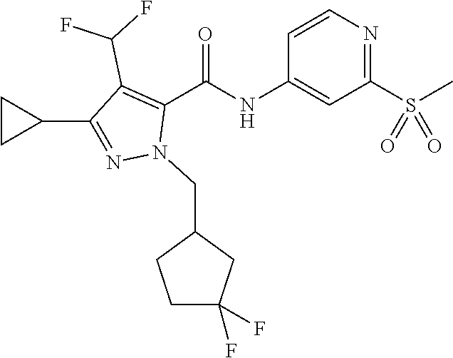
O=C(NC1=CC(S(C)(=O)=O)=NC=C1)C1=C(C(F)F)C(C2CC2)=NN1CC1CCC(F)(F)C1
